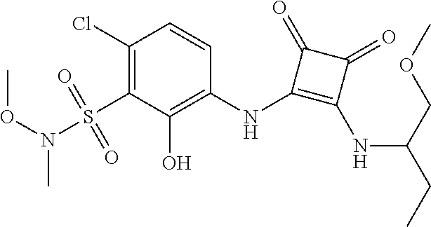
C1(Cl)=C(S(N(OC)C)(=O)=O)C(O)=C(NC2=C(NC(CC)COC)C(=O)C2=O)C=C1
